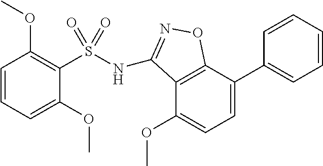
N(S(C1=C(OC)C=CC=C1OC)(=O)=O)C1=NOC2=C1C(OC)=CC=C2C1=CC=CC=C1
